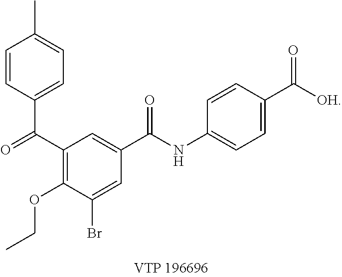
O=C(C1=C(OCC)C(Br)=CC(C(NC2=CC=C(C([OH])=O)C=C2)=O)=C1)C1=CC=C(C)C=C1
